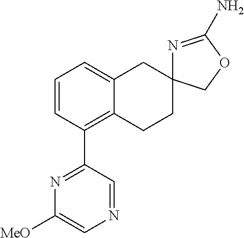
C1=CC(C2=NC([MeO])=CN=C2)=C2C(=C1)CC1(CC2)N=C(N)OC1
